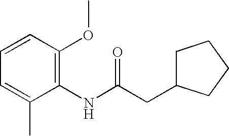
C1=C(C)C(NC(CC2CCCC2)=O)=C(OC)C=C1
